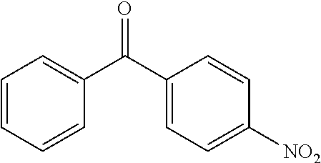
O=C(C1=CC=C([NO2])C=C1)C1=CC=CC=C1
